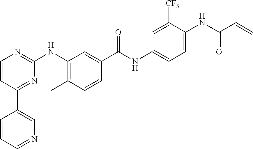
C1(C2=CN=CC=C2)=NC(NC2=C(C)C=CC(C(NC3=CC=C(NC(C=C)=O)C([CF3])=C3)=O)=C2)=NC=C1
